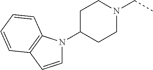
C1C(N2C=CC3=C2C=CC=C3)CCN(CC)C1
